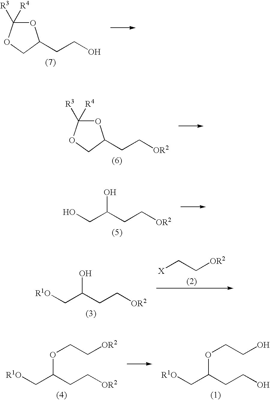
O1C([R3])([R4])OCC1CCO.O1C([R3])([R4])OCC1CC[OR2].OCC(CC[OR2])O.[R1O]CC(CC[OR2])O.[X]CC[OR2].[R1O]CC(CC[OR2])OCC[OR2].[R1O]CC(CCO)OCCO
